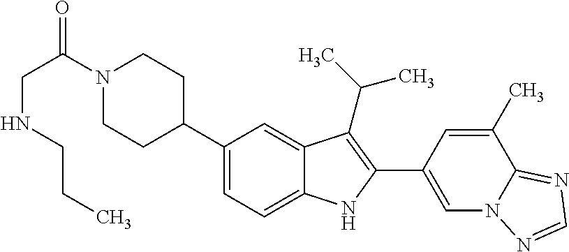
C(NCCC)C(N1CCC(C2=CC=C3C(=C2)C(C(C)C)=C(C2=CN4C(=NC=N4)C(C)=C2)N3)CC1)=O
